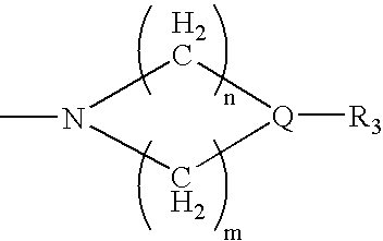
N1(C)C[Q]([R3])C1
